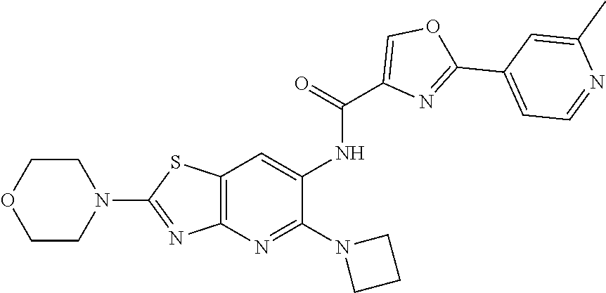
N1(C2=NC3=C(SC(N4CCOCC4)=N3)C=C2NC(C2=COC(C3=CC=NC(C)=C3)=N2)=O)CCC1
